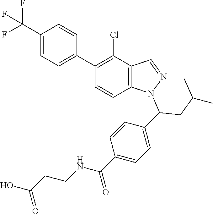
C1(C(F)(F)F)=CC=C(C2=C(Cl)C3=C(C=C2)N(C(CC(C)C)C2=CC=C(C(NCCC(O)=O)=O)C=C2)N=C3)C=C1
